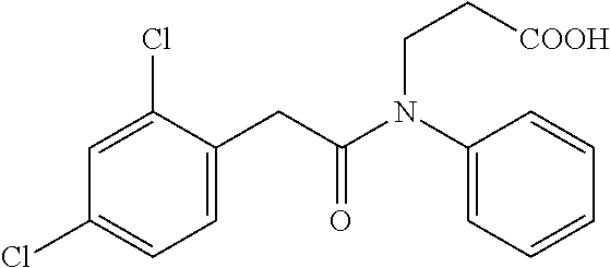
C1(Cl)=CC(Cl)=CC=C1CC(N(C1=CC=CC=C1)CC[COOH])=O
